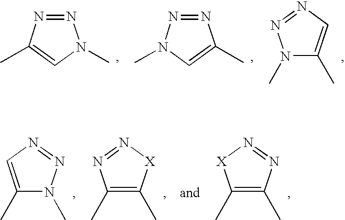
N1=NC(C)=CN1C.N1=NN(C)C=C1C.N1(C)C(C)=CN=N1.C1(C)=CN=NN1C.C1(C)=C(C)[X]N=N1.C1(C)=C(C)N=N[X]1
